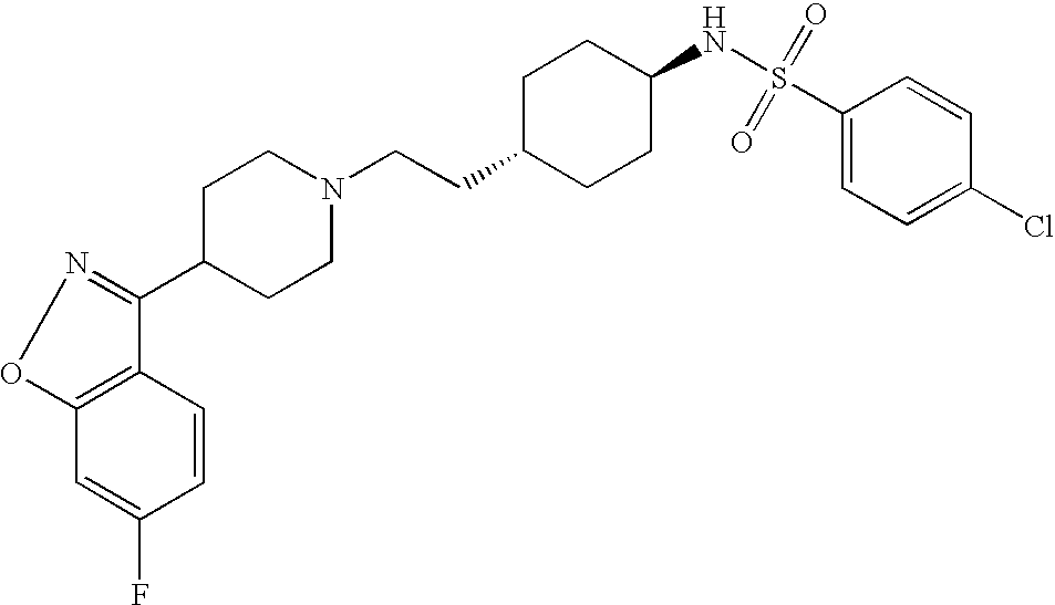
C12=C(C=CC(F)=C1)C(C1CCN(CCC3CCC(NS(=O)(=O)C4=CC=C(Cl)C=C4)CC3)CC1)=NO2
